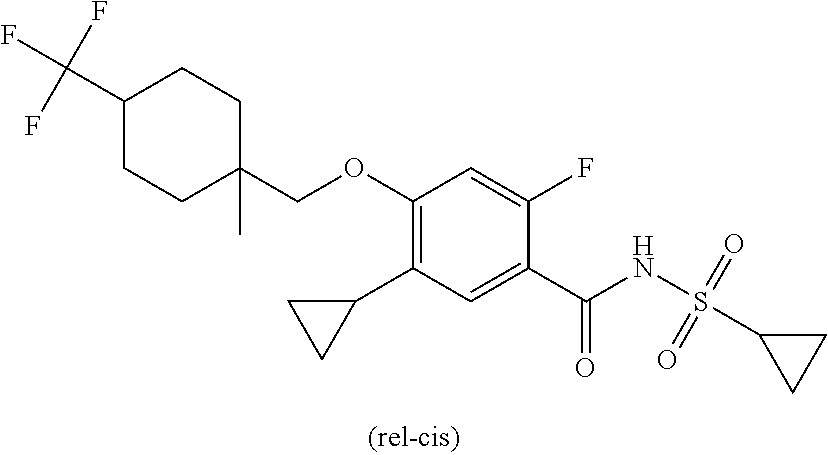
C1(C2CC2)=C(OCC2(C)CCC(C(F)(F)F)CC2)C=C(F)C(C(NS(C2CC2)(=O)=O)=O)=C1
